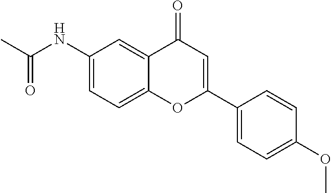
C1(NC(C)=O)=CC=C2C(=C1)C(=O)C=C(C1=CC=C(OC)C=C1)O2
